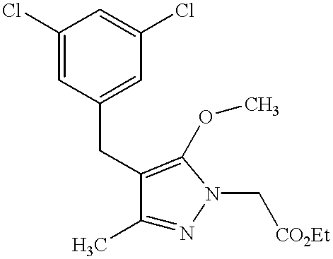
C1(C)=NN(C[CO2Et])C(OC)=C1CC1=CC(Cl)=CC(Cl)=C1
